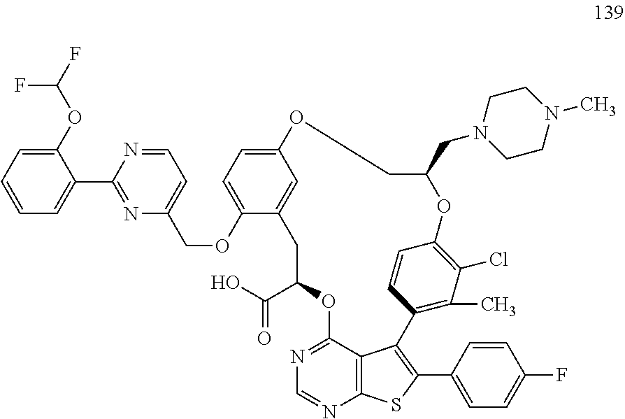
N1=C2C3=C(N=C1)SC(C1=CC=C(F)C=C1)=C3C1=C(C)C(Cl)=C(C=C1)OC(CN1CCN(C)CC1)COC1=CC=C(OCC3=CC=NC(C4=CC=CC=C4OC(F)F)=N3)C(=C1)CC(C(=O)O)O2
